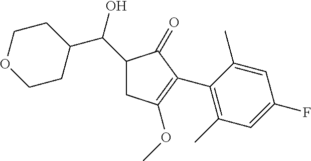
C1(C(O)C2CCOCC2)CC(OC)=C(C2=C(C)C=C(F)C=C2C)C1=O
